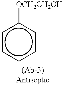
[OCH2CH2OH]c1ccccc1
